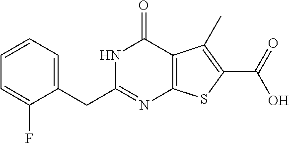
N1C(CC2=CC=CC=C2F)=NC2=C(C1=O)C(C)=C(C(=O)O)S2
